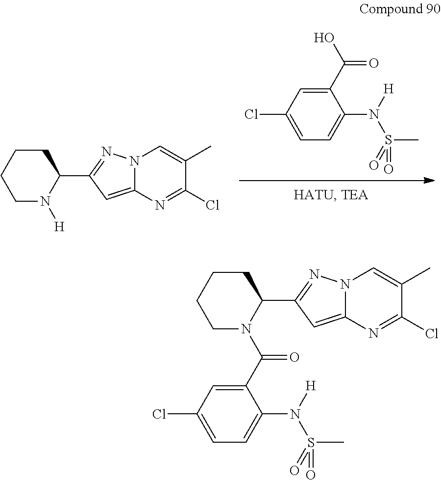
C1(C(O)=O)=CC(Cl)=CC=C1N(S(C)(=O)=O)[H].[H]N1C(C2=NN3C(=C2)N=C(Cl)C(C)=C3)CCCC1.C1(C(N2C(C3=NN4C(=C3)N=C(Cl)C(C)=C4)CCCC2)=O)=CC(Cl)=CC=C1N(S(C)(=O)=O)[H]
